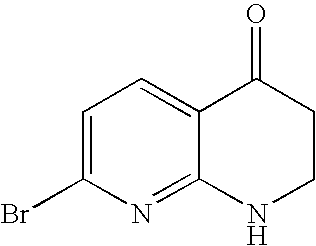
C1=C(Br)N=C2C(=C1)C(=O)CCN2
